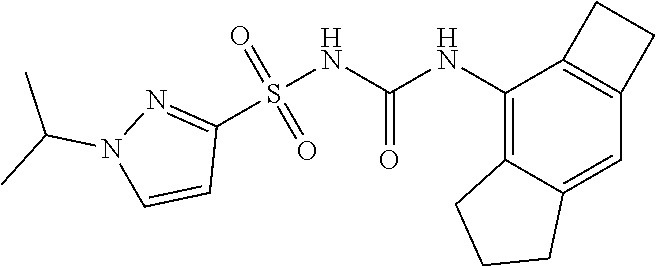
N(C(NC1=C2C(=CC3=C1CC3)CCC2)=O)S(C1=NN(C(C)C)C=C1)(=O)=O
